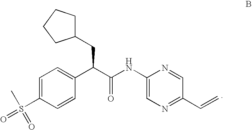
C1=C(S(=O)(C)=O)C=CC(C(C(NC2=CN=C(C=C)C=N2)=O)CC2CCCC2)=C1
